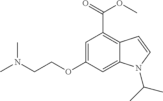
C1=C(OCCN(C)C)C=C2C(=C1C(=O)OC)C=CN2C(C)C
